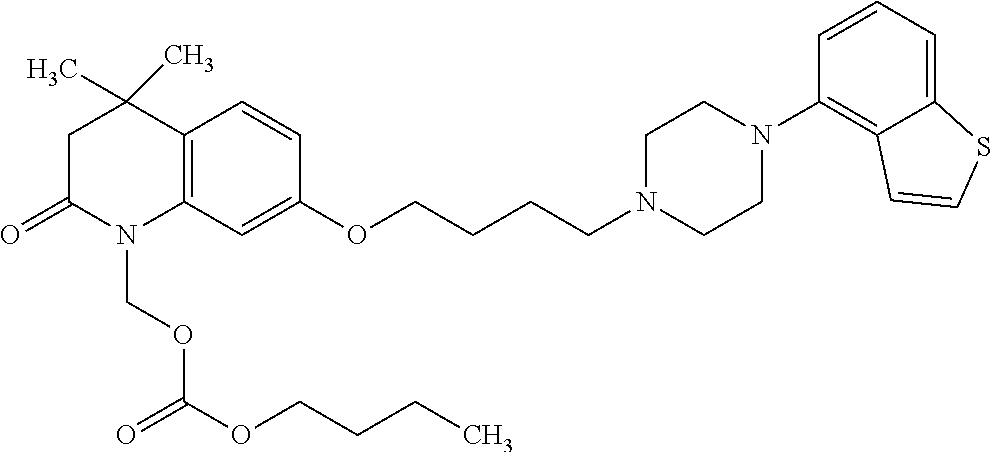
C12=C(C=C(OCCCCN3CCN(C4=C5C(=CC=C4)SC=C5)CC3)C=C1)N(COC(OCCCC)=O)C(=O)CC2(C)C
